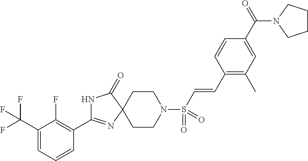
C1(C(F)(F)F)=CC=CC(C2=NC3(C(=O)N2)CCN(S(C=CC2=C(C)C=C(C(N4CCCC4)=O)C=C2)(=O)=O)CC3)=C1F
